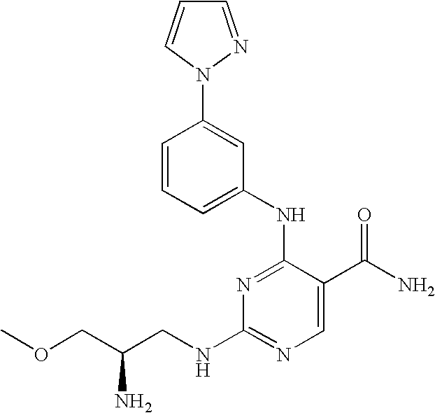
C1=NN(C2=CC(NC3=NC(NCC(COC)N)=NC=C3C(N)=O)=CC=C2)C=C1
